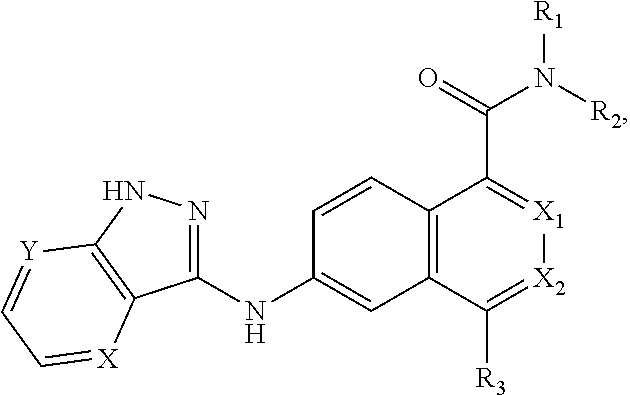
C1(NC2=CC3=C(C=C2)C(C(=O)N([R2])[R1])=[X1][X2]=C3[R3])=NNC2=C1[X]=CC=[Y]2
